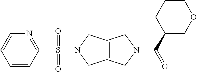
C1=CC(S(N2CC3=C(C2)CN(C(C2COCCC2)=O)C3)(=O)=O)=NC=C1
